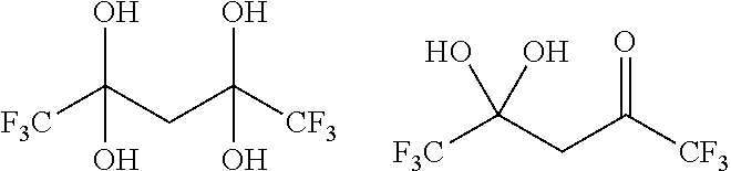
[F3C]C(CC([CF3])(O)O)(O)O.[F3C]C(CC([CF3])=O)(O)O
